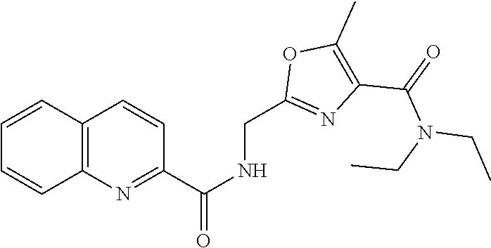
C12=C(N=C(C(NCC3=NC(C(=O)N(CC)CC)=C(C)O3)=O)C=C1)C=CC=C2
